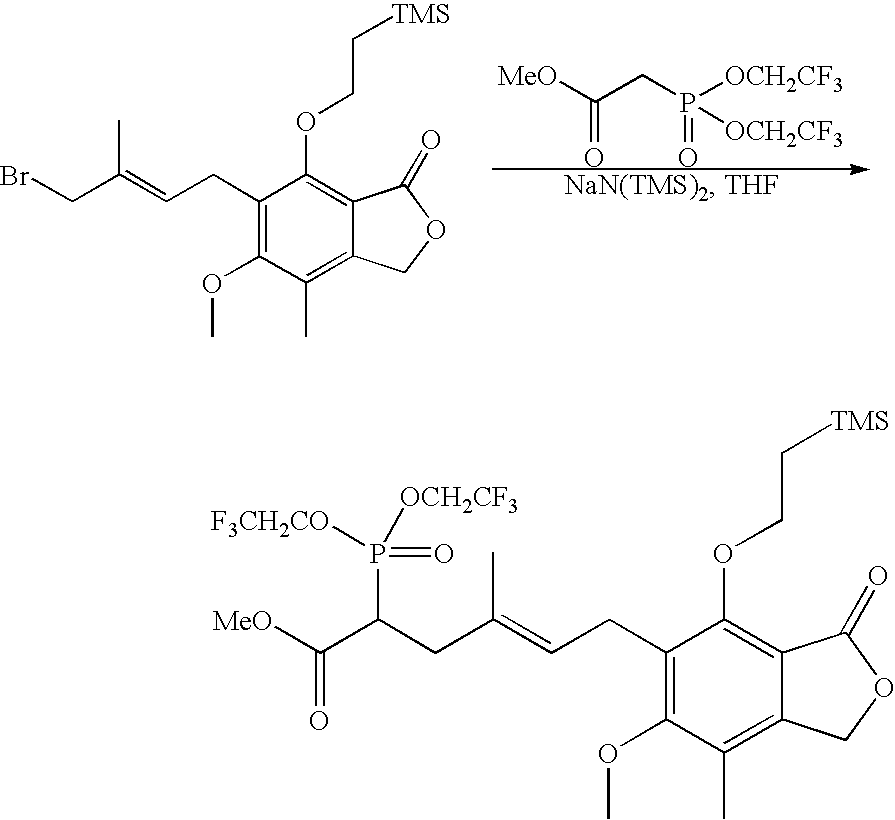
[MeO]C(CP(=O)([OCH2CF3])[OCH2CF3])=O.C1(CC=C(CBr)C)=C(OC)C(C)=C2C(=C1OCC[TMS])C(=O)OC2.C1(CC=C(CC(C([MeO])=O)P([F3CH2CO])([OCH2CF3])=O)C)=C(OC)C(C)=C2C(=C1OCC[TMS])C(=O)OC2
